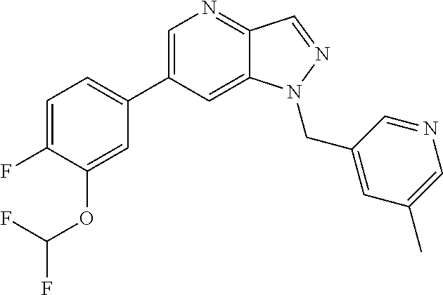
C1=C(C2=CC=C(F)C(OC(F)F)=C2)C=C2C(=N1)C=NN2CC1=CC(C)=CN=C1
